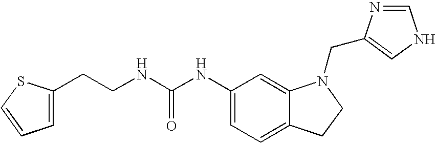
C1(NC(NCCC2=CC=CS2)=O)=CC=C2C(=C1)N(CC1=CNC=N1)CC2
